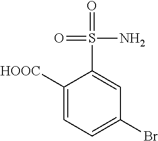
C1([HOOC])=CC=C(Br)C=C1S(=O)(N)=O
